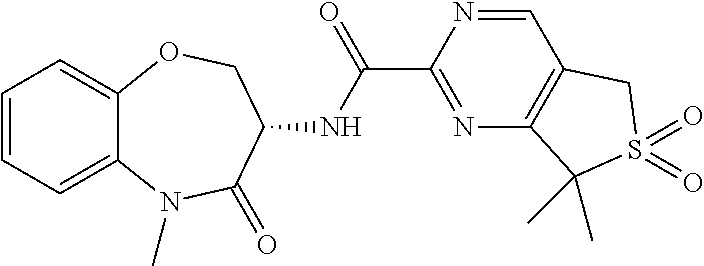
C12=CC=CC=C1N(C)C(=O)C(NC(C1=NC3=C(C=N1)CS(=O)(=O)C3(C)C)=O)CO2
